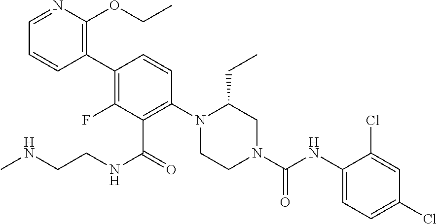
C1(C2=C(F)C(C(NCCNC)=O)=C(N3CCN(C(NC4=CC=C(Cl)C=C4Cl)=O)CC3CC)C=C2)=C(OCC)N=CC=C1
